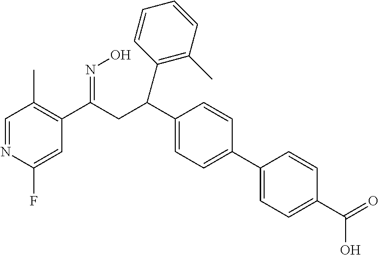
C1=NC(F)=CC(C(CC(C2=CC=C(C3=CC=C(C(=O)O)C=C3)C=C2)C2=C(C)C=CC=C2)=NO)=C1C
